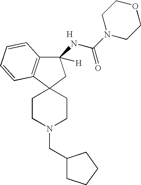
C1CN(CC2CCCC2)CCC12CC(NC(N1CCOCC1)=O)([H])C1=C2C=CC=C1.[H]
